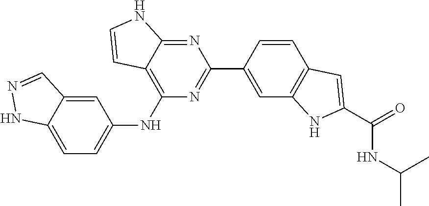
C1=CC(C2=NC(NC3=CC=C4C(=C3)C=NN4)=C3C(=N2)NC=C3)=CC2=C1C=C(C(=O)NC(C)C)N2
